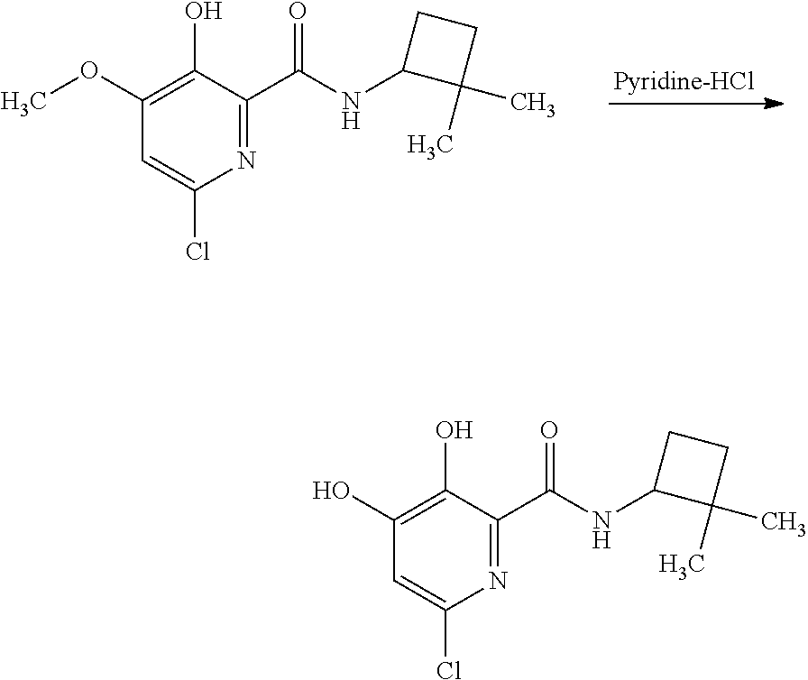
C1(NC(C2=NC(Cl)=CC(OC)=C2O)=O)C(C)(C)CC1.C1(NC(C2=NC(Cl)=CC(O)=C2O)=O)C(C)(C)CC1
